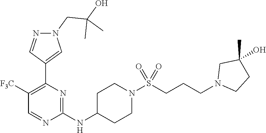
C1(NC2CCN(S(CCCN3CCC(O)(C)C3)(=O)=O)CC2)=NC(C2=CN(CC(O)(C)C)N=C2)=C([F3C])C=N1
